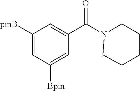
C1([pinB])=CC([Bpin])=CC(C(=O)N2CCCCC2)=C1
